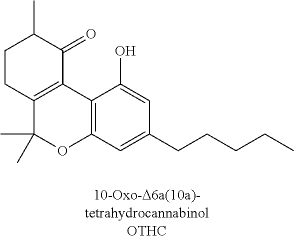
C1CC2=C(C(=O)C1C)C1=C(OC2(C)C)C=C(CCCCC)C=C1O
